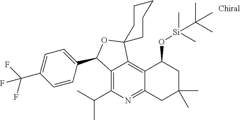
C12=C(C(C)C)N=C3C(=C1C1(OC2C2=CC=C(C(F)(F)F)C=C2)CCCCC1)C(O[Si](C)(C)C(C)(C)C)CC(C)(C)C3
